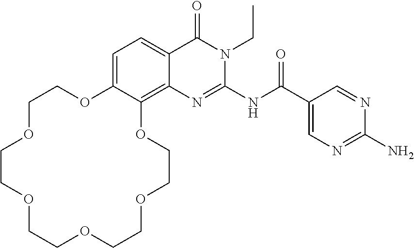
C1=C2C(=C3C(=C1)C(=O)N(CC)C(NC(=O)C1=CN=C(N)N=C1)=N3)OCCOCCOCCOCCOCCO2
